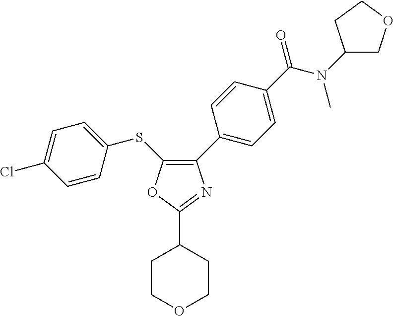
C1(C2=CC=C(C(=O)N(C)C3COCC3)C=C2)=C(SC2=CC=C(Cl)C=C2)OC(C2CCOCC2)=N1
